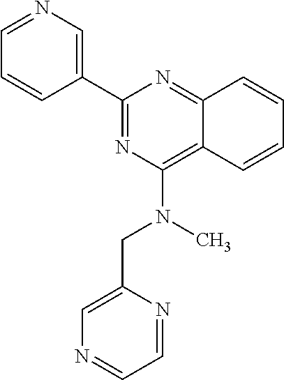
C1=CC2=NC(C3=CN=CC=C3)=NC(N(C)CC3=CN=CC=N3)=C2C=C1
